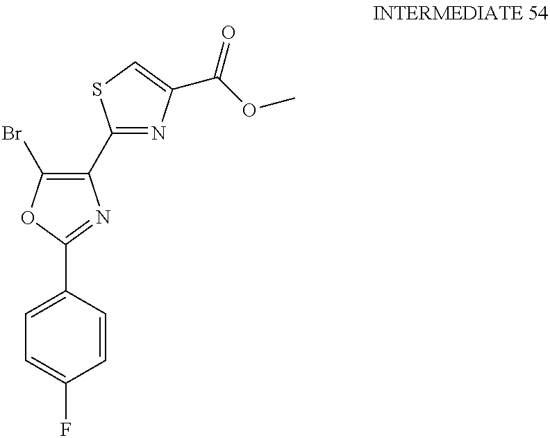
C1(C2=NC(C(OC)=O)=CS2)=C(Br)OC(C2=CC=C(F)C=C2)=N1
